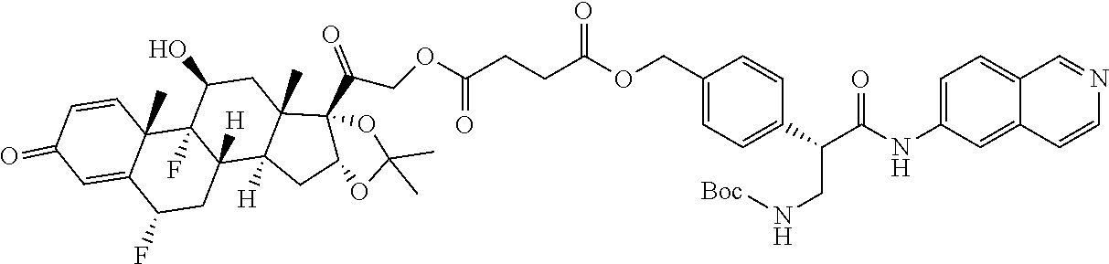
C1=CC2(C)C(=CC1=O)C(F)CC1([H])C2(F)C(O)CC2(C)C1([H])CC1C2(C(COC(CCC(OCC2=CC=C(C(C(NC3=CC=C4C(=C3)C=CN=C4)=O)CN[Boc])C=C2)=O)=O)=O)OC(C)(C)O1
